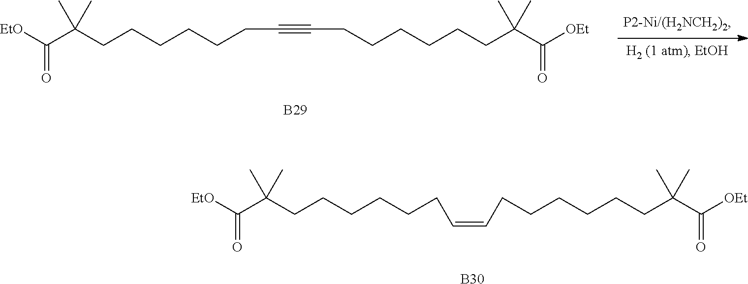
C(CCCCCCC#CCCCCCCC(C)(C(=O)[OEt])C)(C([EtO])=O)(C)C.[B29].C(CCCCCCC=CCCCCCCC(C)(C(=O)[OEt])C)(C([EtO])=O)(C)C.[B30]
